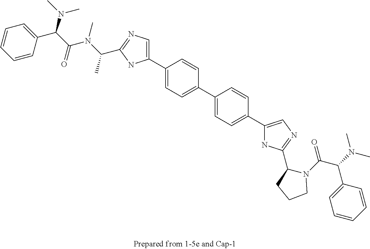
C1=CC(C(C(=O)N(C(C)C2=NC=C(C3=CC=C(C4=CC=C(C5=CN=C(C6N(C(=O)C(N(C)C)C7=CC=CC=C7)CCC6)N5)C=C4)C=C3)N2)C)N(C)C)=CC=C1
